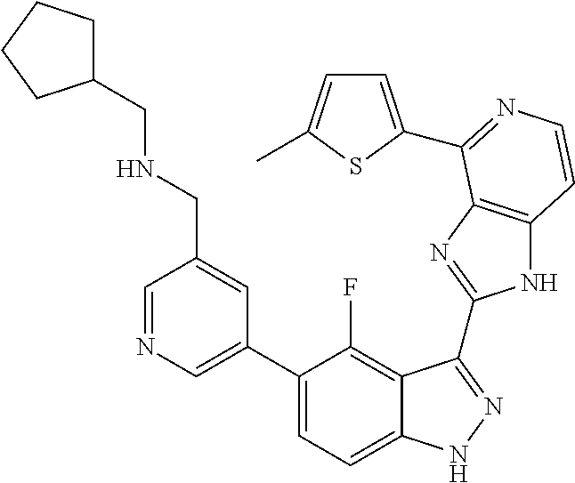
C1=C(C2=CC=C3C(=C2F)C(C2=NC4=C(N2)C=CN=C4C2=CC=C(C)S2)=NN3)C=C(CNCC2CCCC2)C=N1
